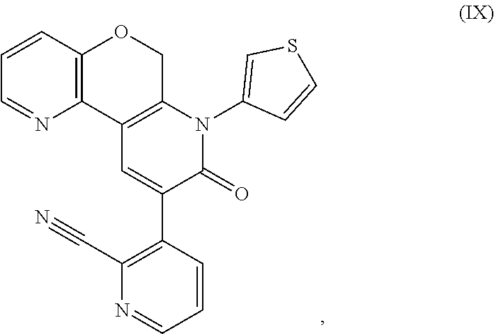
C1(N2C3=C(C=C(C4=C(C#N)N=CC=C4)C2=O)C2=C(C=CC=N2)OC3)=CSC=C1
